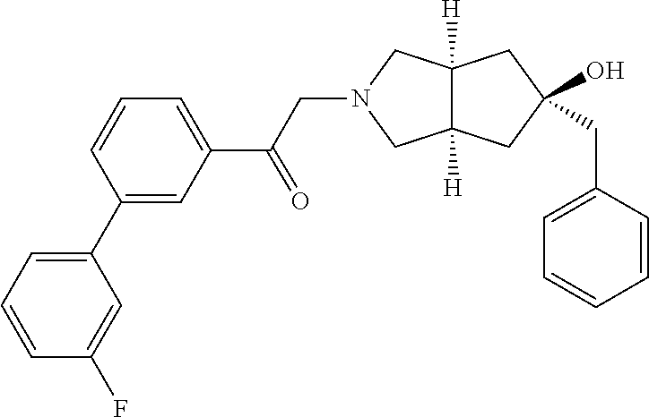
C1(CC2(O)CC3([H])C([H])(CN(CC(C4=CC=CC(C5=CC=CC(F)=C5)=C4)=O)C3)C2)=CC=CC=C1
